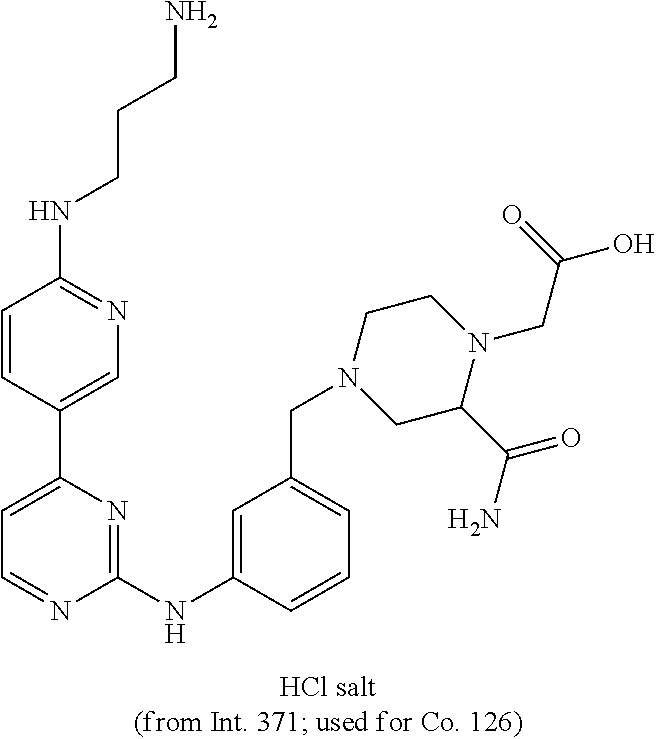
C1(NC2=CC(CN3CC(C(N)=O)N(CC(O)=O)CC3)=CC=C2)=NC(C2=CN=C(NCCCN)C=C2)=CC=N1
